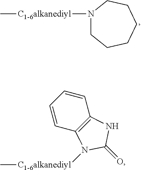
N1([C1-6alkanediyl]C)CCCCCC1.C1=CC=CC2=C1NC(=O)N2[C1-6alkanediyl]C
